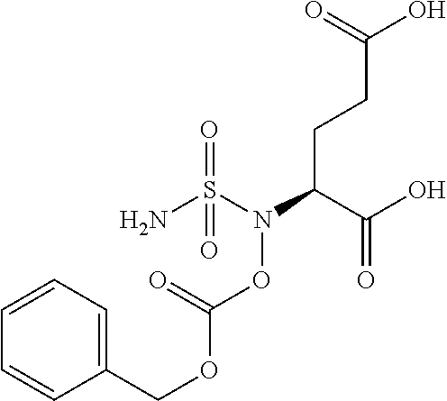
C1=CC=C(COC(=O)ON(S(N)(=O)=O)C(CCC(O)=O)C(=O)O)C=C1
